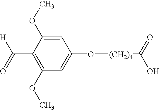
C1(C(=O)[H])=C(OC)C=C(O[(CH2)4]C(=O)O)C=C1OC
